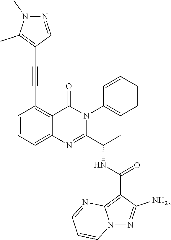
C1=CC=C2C(=C1C#CC1=C(C)N(C)N=C1)C(=O)N(C1=CC=CC=C1)C(C(C)NC(=O)C1=C3N(N=C1N)C=CC=N3)=N2
